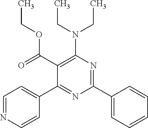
C1=NC=CC(C2=NC(C3=CC=CC=C3)=NC(N(CC)CC)=C2C(=O)OCC)=C1
